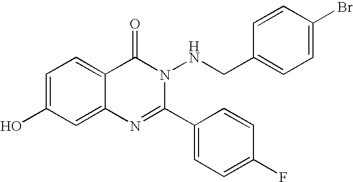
C1=C(O)C=C2C(=C1)C(=O)N(NCC1=CC=C(Br)C=C1)C(C1=CC=C(F)C=C1)=N2
